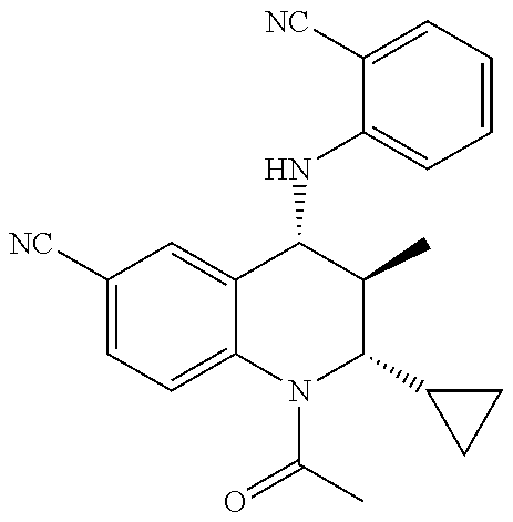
C1([NC])=CC=C2C(=C1)C(NC1=CC=CC=C1[NC])C(C)C(C1CC1)N2C(C)=O
